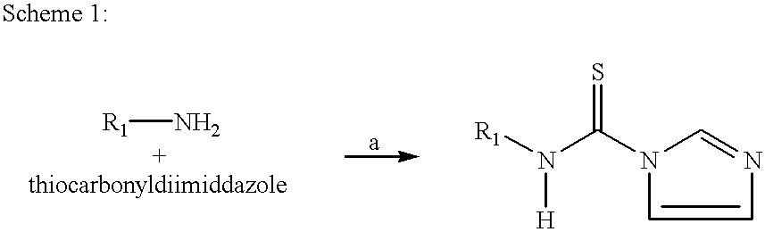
[R1]N.N1(C(N([R1])[H])=S)C=CN=C1
